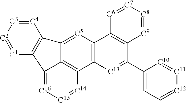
[C4]1=[C3][C2]=[C1]C2=C1C1=[C5]C3=C(C4=C1C2=[C16][C15]=[C14]4)[C13]=C(C1=CC=[C12][C11]=[C10]1)C1=C3[C6]=[C7][C8]=[C9]1
